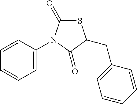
S1C(=O)N(C2=CC=CC=C2)C(=O)C1CC1=CC=CC=C1
